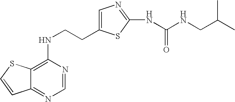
C(CNC1=C2C(=NC=N1)C=CS2)C1=CN=C(NC(=O)NCC(C)C)S1
